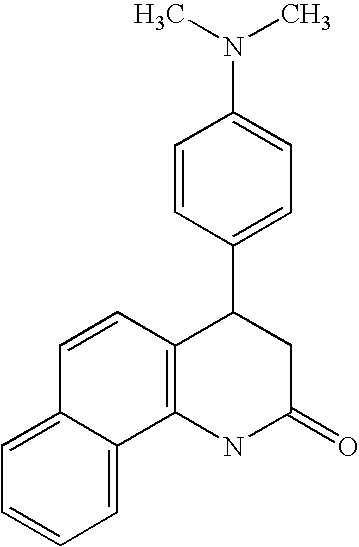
C1=CC(C2C3=C(NC(=O)C2)C2=CC=CC=C2C=C3)=CC=C1N(C)C
